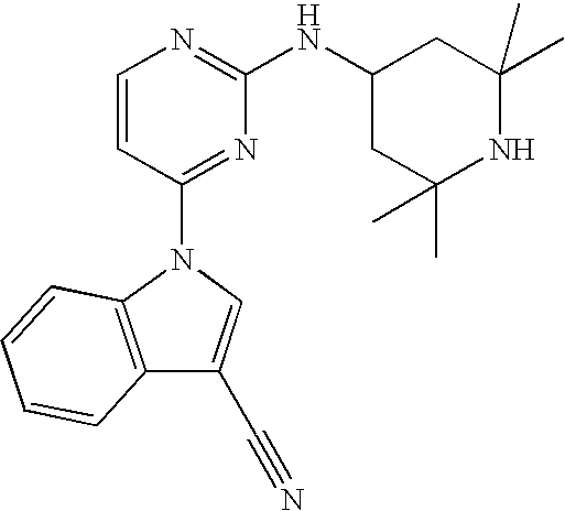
C1=CC(N2C3=C(C(C#N)=C2)C=CC=C3)=NC(NC2CC(C)(C)NC(C)(C)C2)=N1
